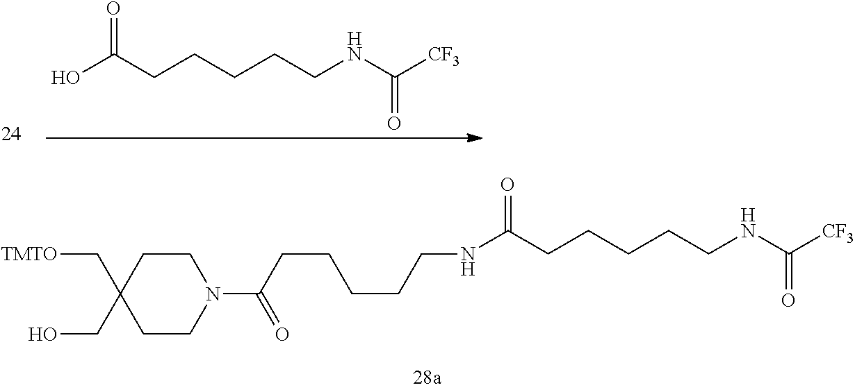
OC(CCCCCNC([CF3])=O)=O.C1CC(CO)(C[TMTO])CCN1C(=O)CCCCCNC(CCCCCNC([CF3])=O)=O
